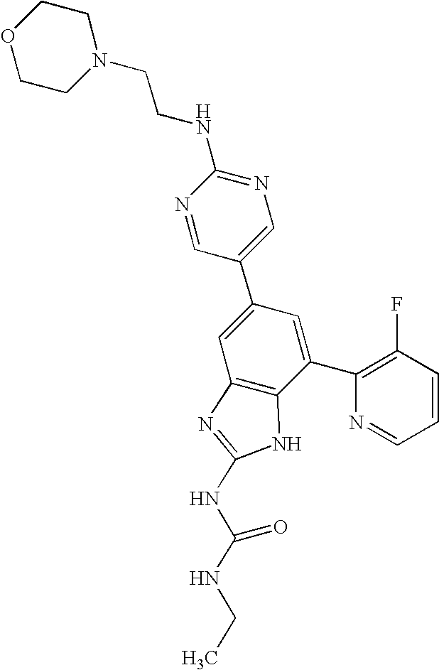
N1=CC(C2=CC3=C(C(C4=C(F)C=CC=N4)=C2)NC(NC(NCC)=O)=N3)=CN=C1NCCN1CCOCC1
